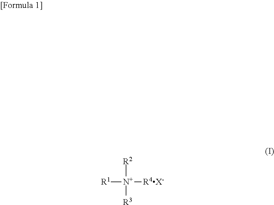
[R1][N+]([R4X-])([R2])[R3]
